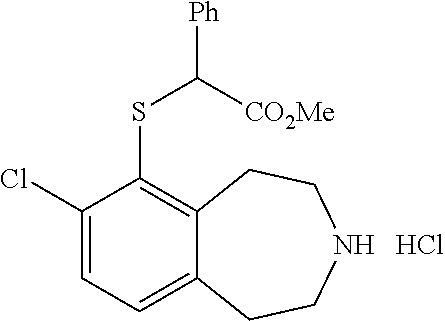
Cl.S(C1=C2C(=CC=C1Cl)CCNCC2)C([Ph])[CO2Me]
